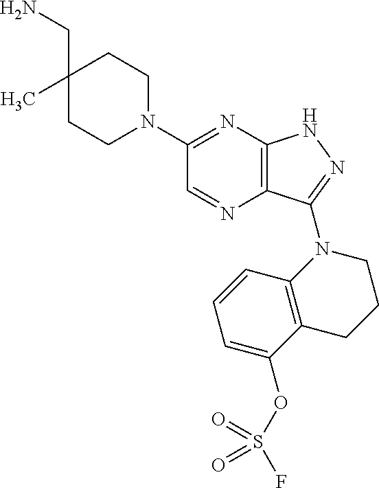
C12=C(C(N3C4=C(CCC3)C(OS(F)(=O)=O)=CC=C4)=NN1)N=CC(N1CCC(C)(CN)CC1)=N2
